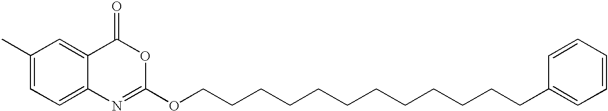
C1(C)=CC=C2C(=C1)C(=O)OC(OCCCCCCCCCCCCC1=CC=CC=C1)=N2
